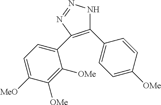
C1(C2=CC=C([OMe])C=C2)=C(C2=CC=C([MeO])C([OMe])=C2[OMe])N=NN1
